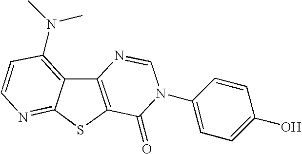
C12=C(SC3=NC=CC(N(C)C)=C13)C(=O)N(C1=CC=C(O)C=C1)C=N2
